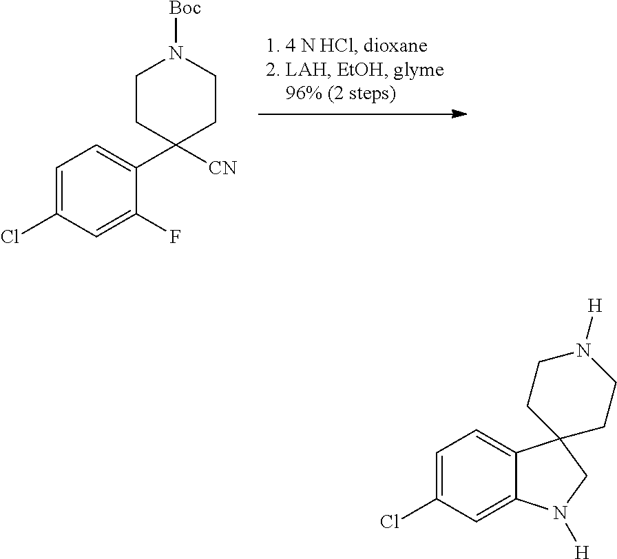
C1=C(Cl)C=C(F)C(C2([CN])CCN([Boc])CC2)=C1.C1=C(Cl)C=C2C(=C1)C1(CN2[H])CCN([H])CC1
